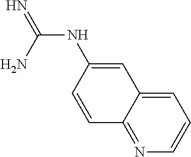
N(C(N)=N)C1=CC2=CC=CN=C2C=C1
